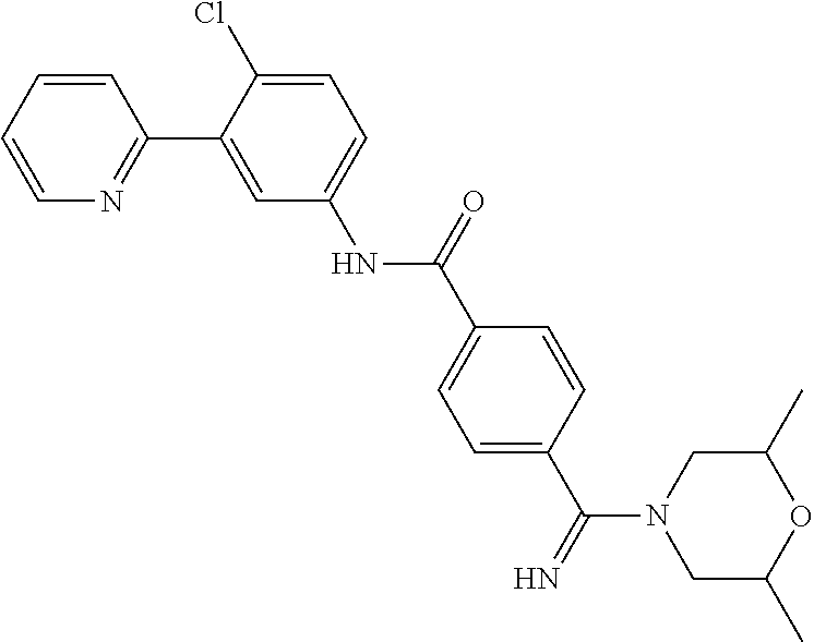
N1(C(=N)C2=CC=C(C(NC3=CC=C(Cl)C(C4=NC=CC=C4)=C3)=O)C=C2)CC(C)OC(C)C1
